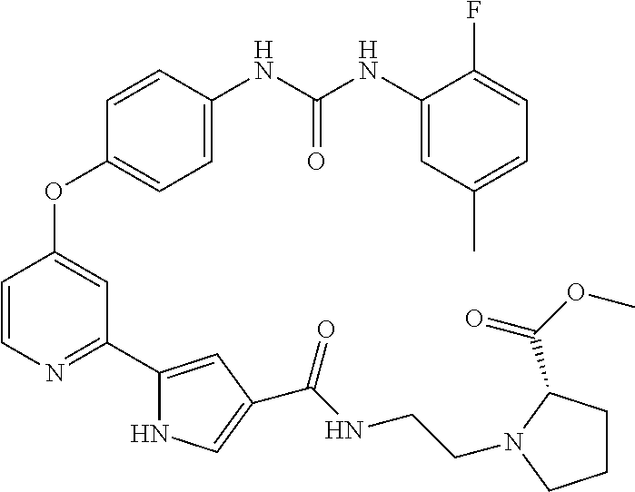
C1=CN=C(C2=CC(C(NCCN3CCCC3C(OC)=O)=O)=CN2)C=C1OC1=CC=C(NC(NC2=CC(C)=CC=C2F)=O)C=C1
